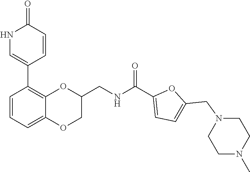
N1(CC2=CC=C(C(NCC3OC4=C(C5=CNC(=O)C=C5)C=CC=C4OC3)=O)O2)CCN(C)CC1
